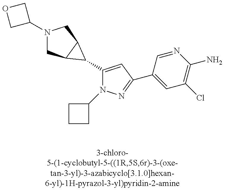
N1(C2COC2)CC2C(C1)C2C1=CC(C2=CC(Cl)=C(N)N=C2)=NN1C1CCC1
